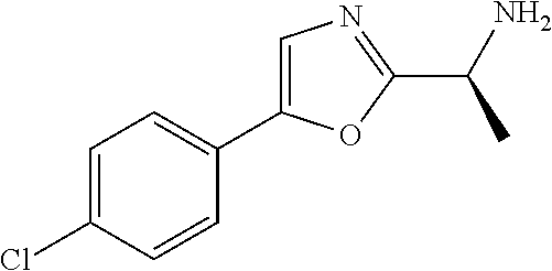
C1=C(Cl)C=CC(C2=CN=C(C(N)C)O2)=C1
